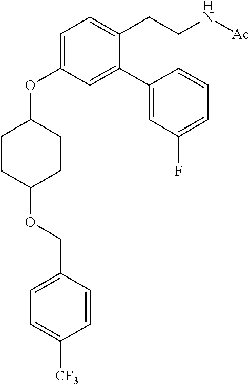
C1=C(OC2CCC(OCC3=CC=C([CF3])C=C3)CC2)C=C(C2=CC(F)=CC=C2)C(CCN[Ac])=C1
